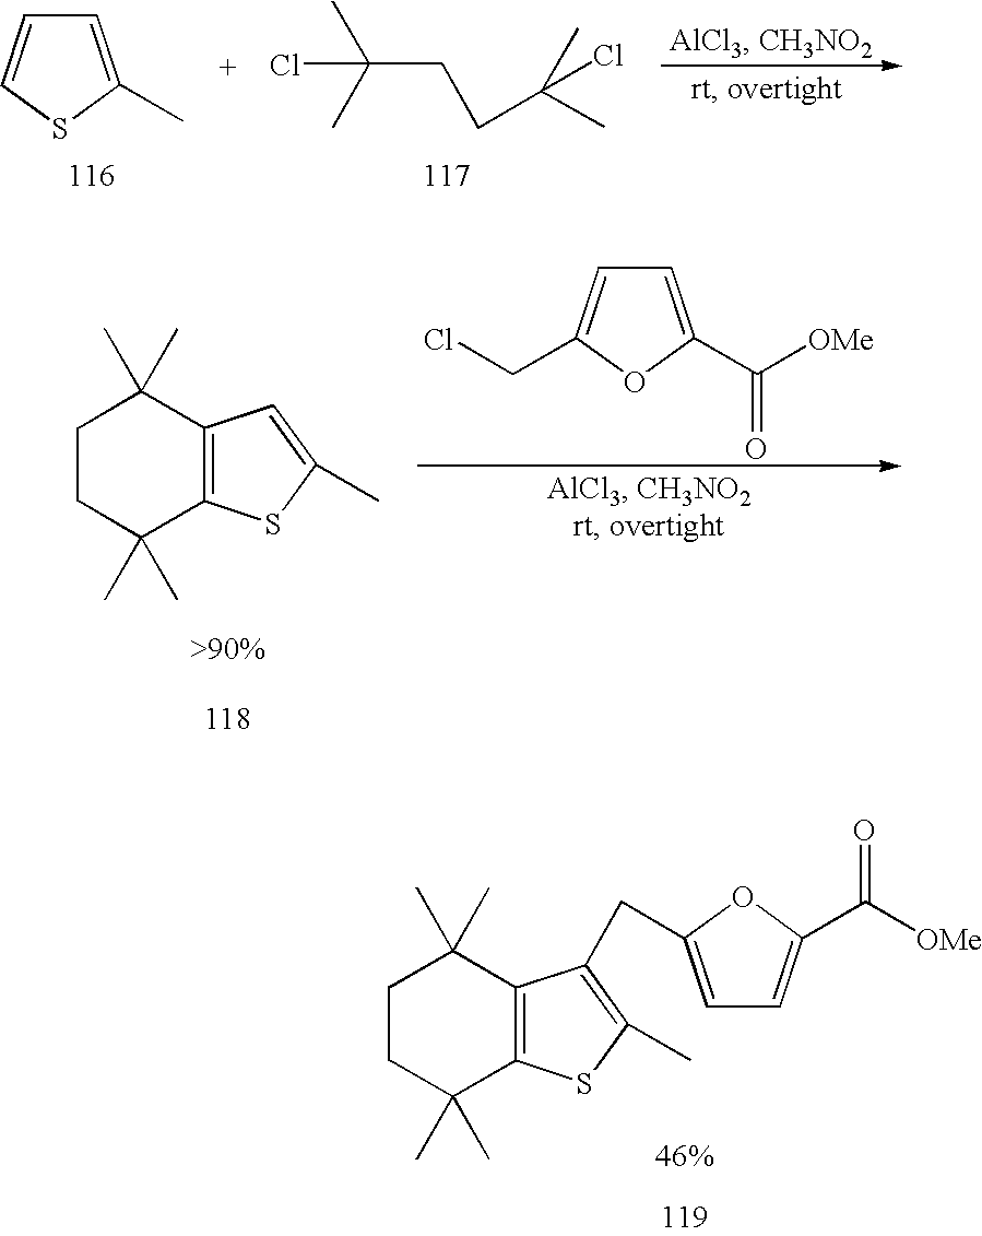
C1=C(C)SC=C1.ClC(C)(C)CCC(C)(C)Cl.C1CC(C)(C)C2=C(C1(C)C)C(CC1=CC=C(C([OMe])=O)O1)=C(C)S2.C1=C(C([OMe])=O)OC(CCl)=C1.C1CC(C)(C)C2=C(C1(C)C)C=C(C)S2
